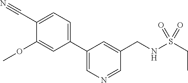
C1(OC)=CC(C2=CN=CC(CNS(CC)(=O)=O)=C2)=CC=C1C#N
